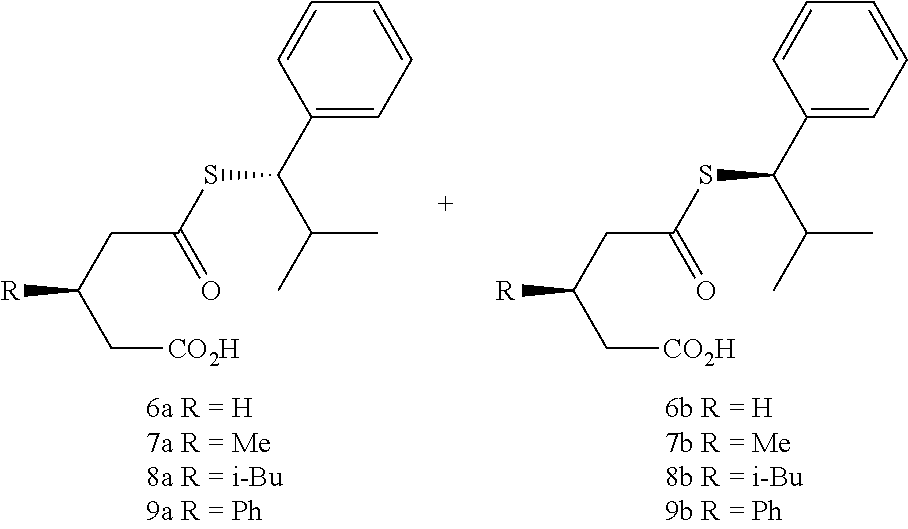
C1(C(SC(CC(C[CO2H])[R])=O)C(C)C)=CC=CC=C1.C1(C(SC(CC(C[CO2H])[R])=O)C(C)C)=CC=CC=C1
